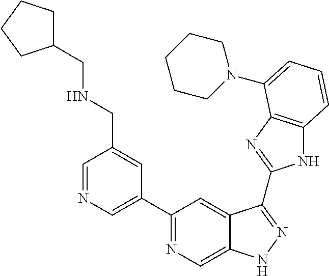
C1=NC=C(C2=NC=C3C(=C2)C(C2=NC4=C(N2)C=CC=C4N2CCCCC2)=NN3)C=C1CNCC1CCCC1
